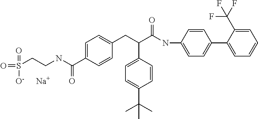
C1=C(C(NCCS([O-])(=O)=O)=O)C=CC(CC(C(NC2=CC=C(C3=CC=CC=C3C(F)(F)F)C=C2)=O)C2=CC=C(C(C)(C)C)C=C2)=C1.[Na]
